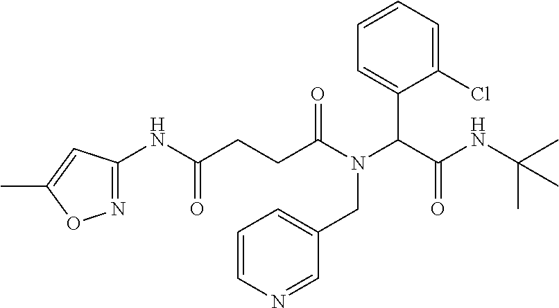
N1=C(NC(CCC(N(C(C(NC(C)(C)C)=O)C2=CC=CC=C2Cl)CC2=CC=CN=C2)=O)=O)C=C(C)O1
